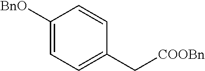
C1([BnO])=CC=C(C[COOBn])C=C1
